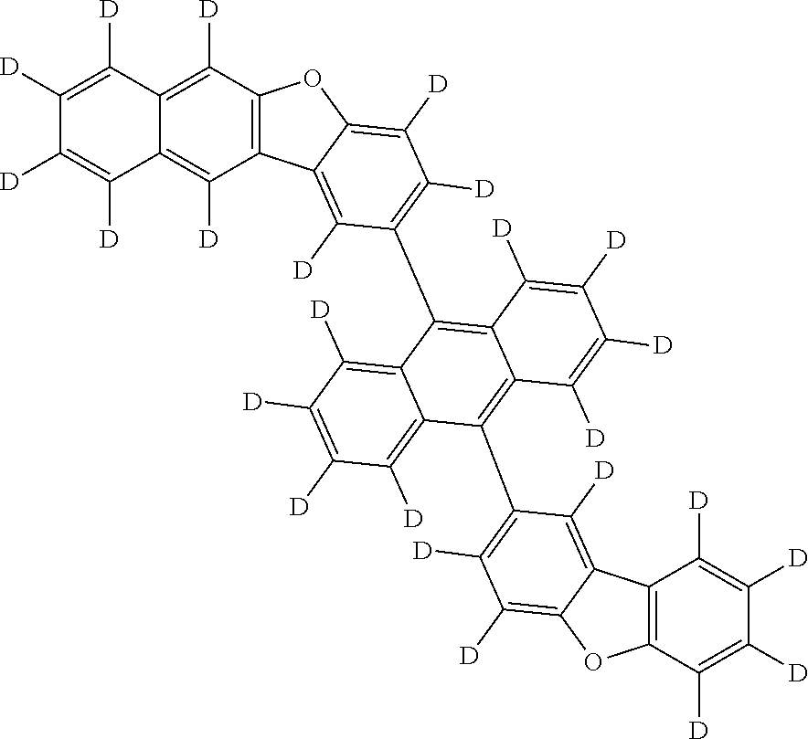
C1([D])=C([D])C2=C([D])C3=C(C([D])=C2C([D])=C1[D])C1=C([D])C(C2=C4C(=C(C5=C([D])C([D])=C6C(=C5[D])C5=C(O6)C([D])=C([D])C([D])=C5[D])C5=C([D])C([D])=C([D])C([D])=C25)C([D])=C([D])C([D])=C4[D])=C([D])C([D])=C1O3
